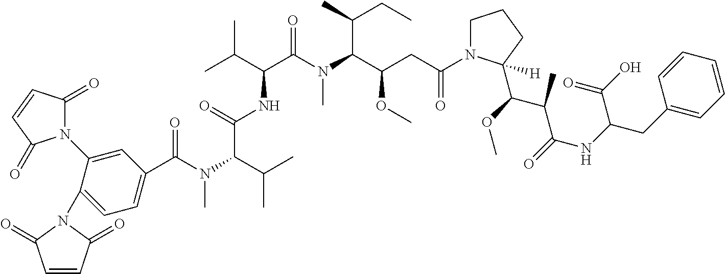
C1=C(N2C(=O)C=CC2=O)C(N2C(=O)C=CC2=O)=CC=C1C(N(C)C(C(C)C)C(NC(C(N(C(C(CC(=O)N1CCCC1(C(C(C(NC(C(O)=O)CC1=CC=CC=C1)=O)C)OC)[H])OC)C(C)CC)C)=O)C(C)C)=O)=O
